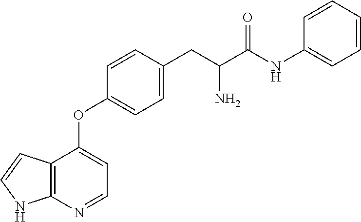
C(C(CC1=CC=C(OC2=CC=NC3=C2C=CN3)C=C1)N)(NC1=CC=CC=C1)=O
